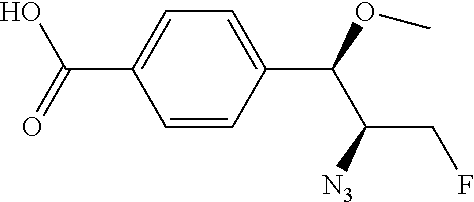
C1=CC(C(OC)C([N3])CF)=CC=C1C(O)=O
